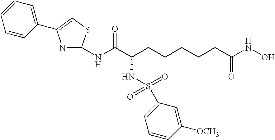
C1(NC(C(CCCCCC(NO)=O)NS(=O)(=O)C2=CC=CC([OCH3])=C2)=O)=NC(C2=CC=CC=C2)=CS1
